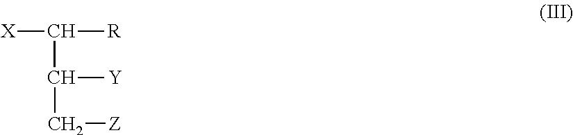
[X]C([R])C([Y])C[Z]
